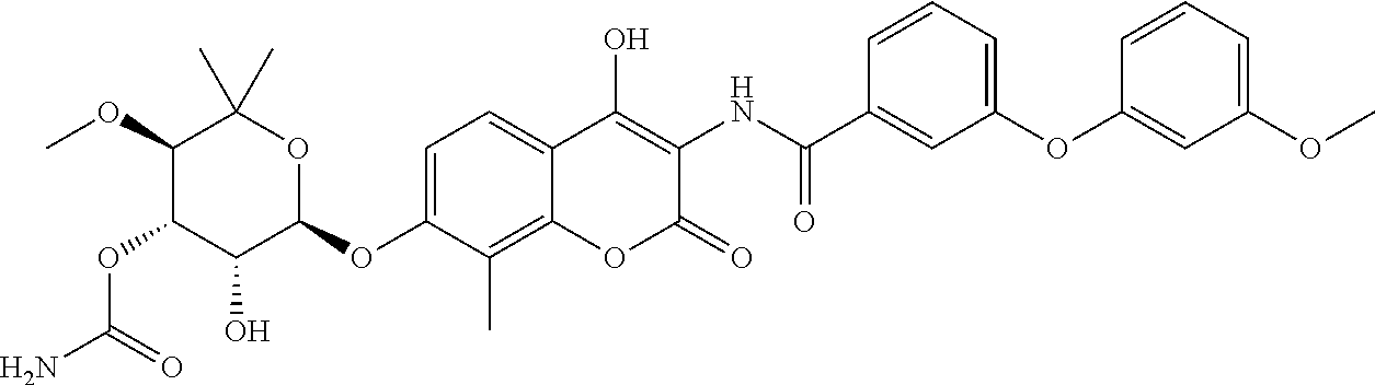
NC(=O)OC1C(O)C(OC2=CC=C3C(=C2C)OC(=O)C(NC(=O)C2=CC(OC4=CC(OC)=CC=C4)=CC=C2)=C3O)OC(C)(C)C1OC
